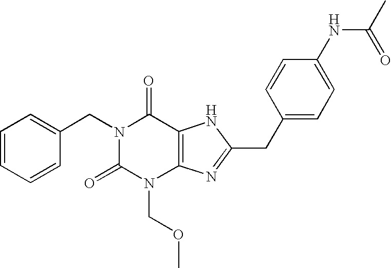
N1(CC2=CC=CC=C2)C(=O)N(COC)C2=C(C1=O)NC(CC1=CC=C(NC(=O)C)C=C1)=N2
